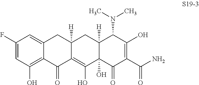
C1=C(F)C=C2C(=C1O)C(=O)C1=C(O)C3(O)C([H])(CC1([H])C2)C(N(C)C)C(O)=C(C(N)=O)C3=O
